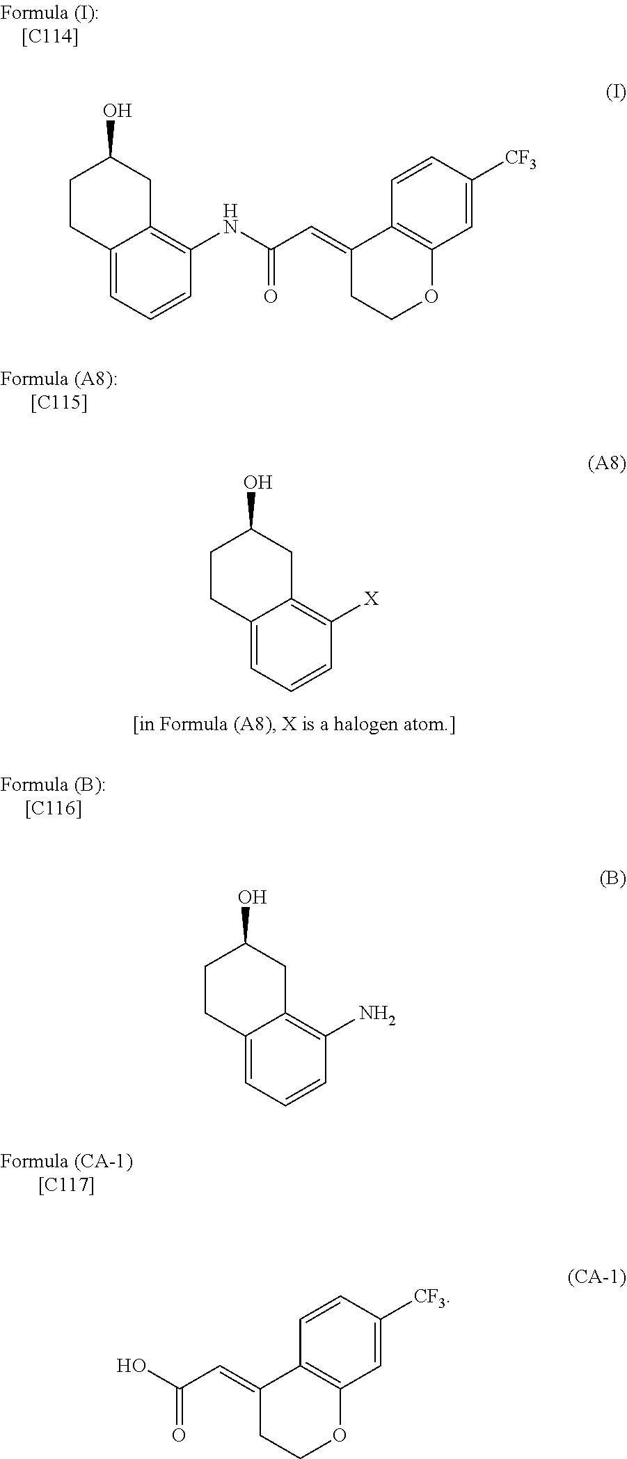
C1CC2=CC=CC([X])=C2CC1O.C1CC2=CC=CC(NC(C=C3CCOC4=C3C=CC([CF3])=C4)=O)=C2CC1O.C1CC2=CC=CC(N)=C2CC1O.C1([CF3])=CC2=C(C=C1)C(=CC(O)=O)CCO2
